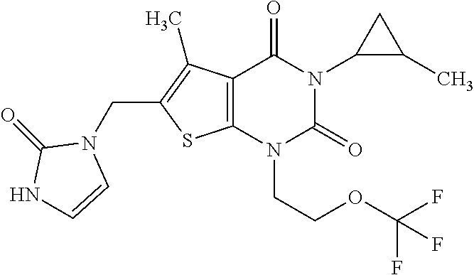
C12=C(N(CCOC(F)(F)F)C(=O)N(C3C(C)C3)C1=O)SC(CN1C(=O)NC=C1)=C2C
